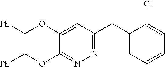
[Ph]COC1=CC(CC2=CC=CC=C2Cl)=NN=C1OC[Ph]
